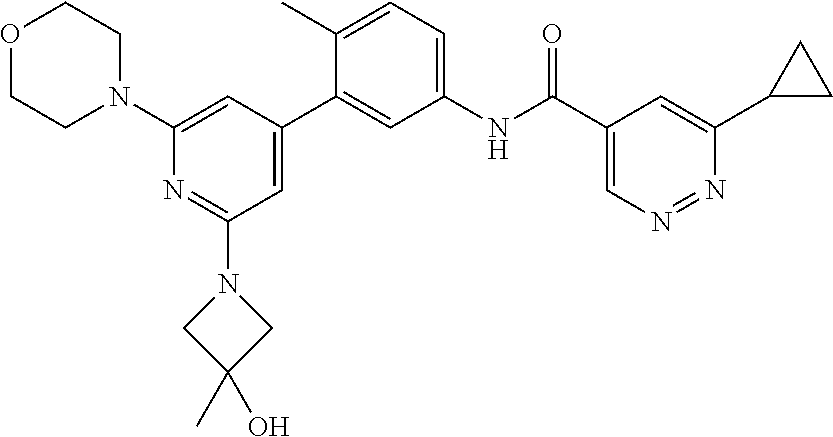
O1CCN(C2=CC(C3=CC(NC(C4=CN=NC(C5CC5)=C4)=O)=CC=C3C)=CC(N3CC(C)(O)C3)=N2)CC1
